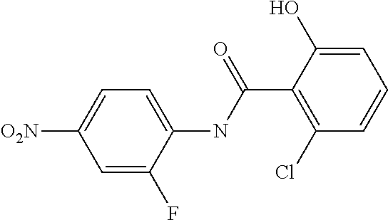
C1=C(F)C(NC(C2=C(Cl)C=CC=C2O)=O)=CC=C1[O2N]
